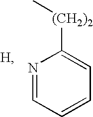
N1=CC=CC=C1[(CH2)2]C
